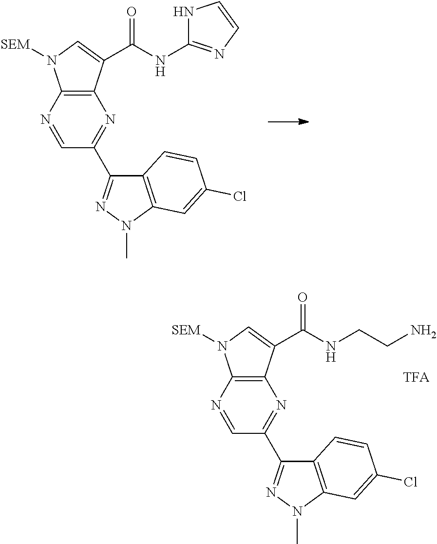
N1=CC(C2=NN(C)C3=C2C=CC(Cl)=C3)=NC2=C1N([SEM])C=C2C(NC1=NC=CN1)=O.N1=CC(C2=NN(C)C3=C2C=CC(Cl)=C3)=NC2=C1N([SEM])C=C2C(NCCN)=O
